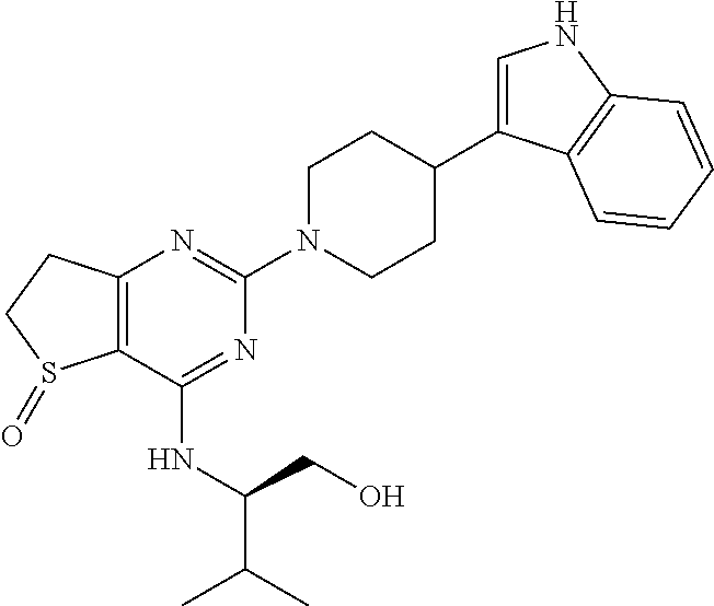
N1=C(NC(C(C)C)CO)C2=C(N=C1N1CCC(C3=CNC4=C3C=CC=C4)CC1)CCS2=O
